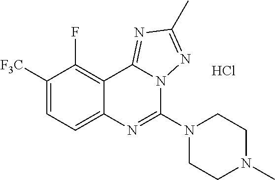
C1([F3C])=CC=C2C(=C1F)C1=NC(C)=NN1C(N1CCN(C)CC1)=N2.Cl
